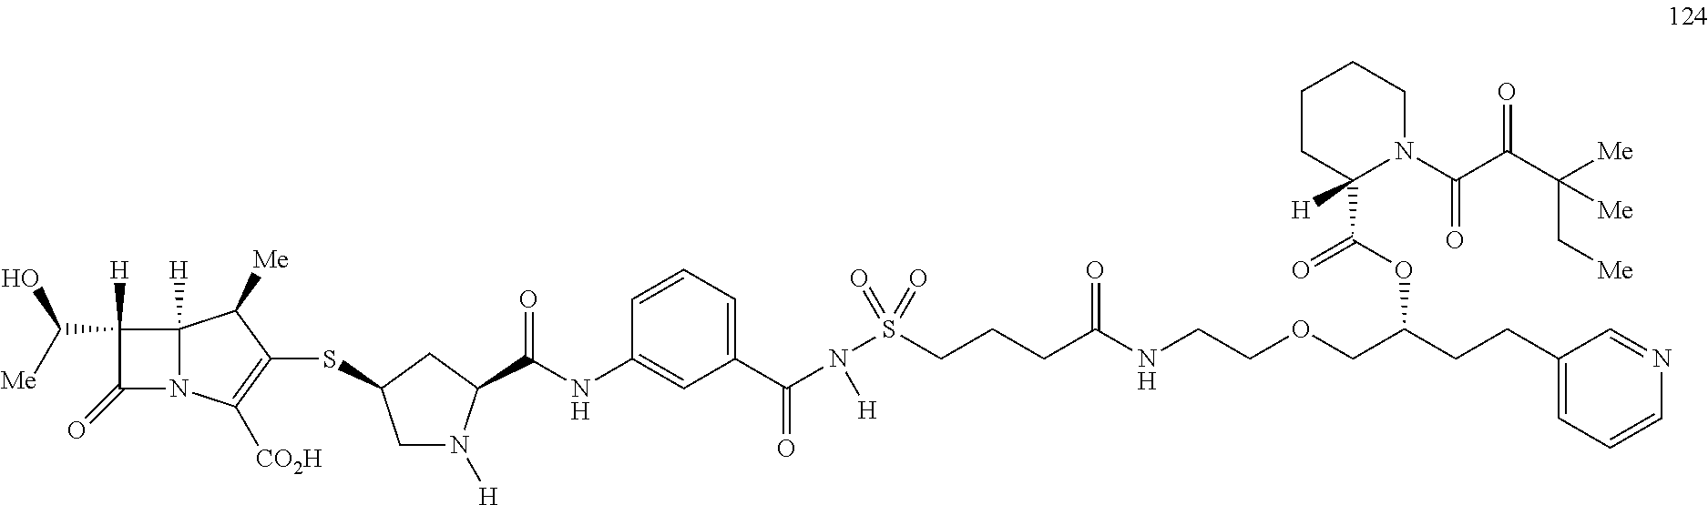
C1([H])(C([Me])O)C(=O)N2C1([H])C([Me])C(SC1CN([H])C(C(NC3=CC(C(=O)N(S(CCCC(NCCOCC(CCC4=CC=CN=C4)OC(C4([H])N(C(C(C([Me])(C[Me])[Me])=O)=O)CCCC4)=O)=O)(=O)=O)[H])=CC=C3)=O)C1)=C2[CO2H]
